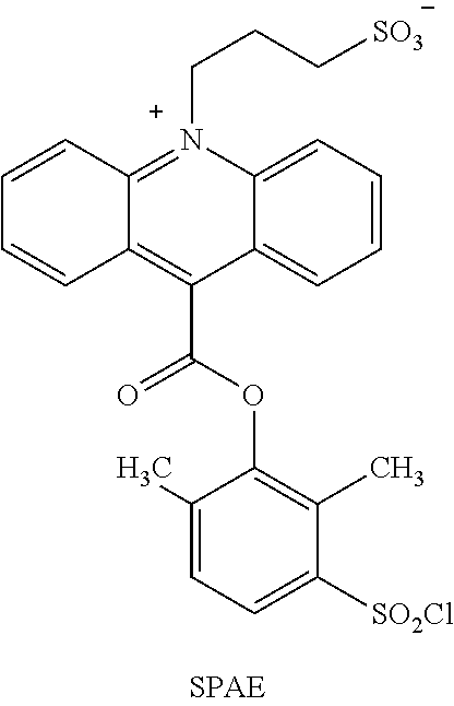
C12=C(C(=O)OC3=C(C)C([SO2Cl])=CC=C3C)C3=CC=CC=C3[N+](CCC[SO3])=C1C=CC=C2
